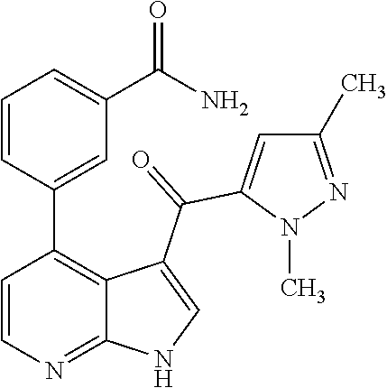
C1=CN=C2C(=C1C1=CC(C(N)=O)=CC=C1)C(C(=O)C1=CC(C)=NN1C)=CN2
